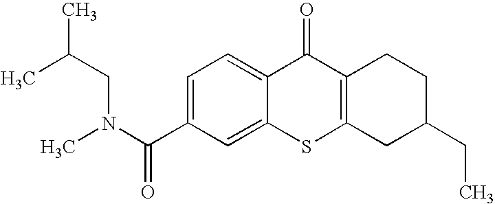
C1(C(=O)N(C)CC(C)C)=CC=C2C(=C1)SC1=C(C2=O)CCC(CC)C1
